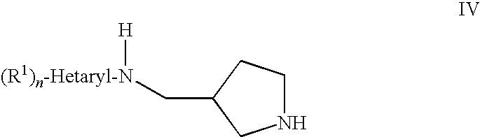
N1CCC(C[(R1)n-Hetaryl-N][H])C1
